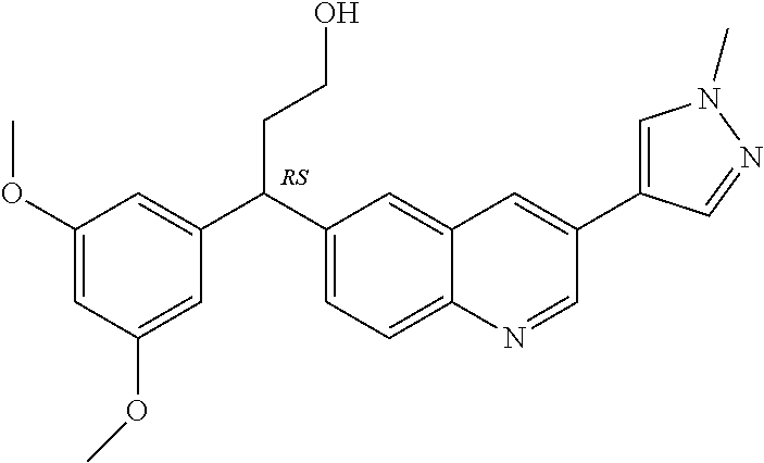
C1(OC)=CC(OC)=CC(C(C2=CC=C3C(=C2)C=C(C2=CN(C)N=C2)C=N3)CCO)=C1
